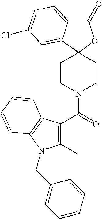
C1(=O)C2=CC=C(Cl)C=C2C2(O1)CCN(C(C1=C(C)N(CC3=CC=CC=C3)C3=C1C=CC=C3)=O)CC2
